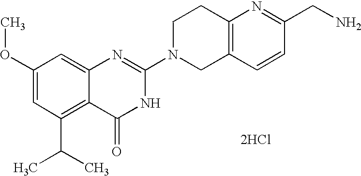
C1(OC)=CC(C(C)C)=C2C(=C1)N=C(N1CC3=C(CC1)N=C(CN)C=C3)NC2=O.[2HCl]
